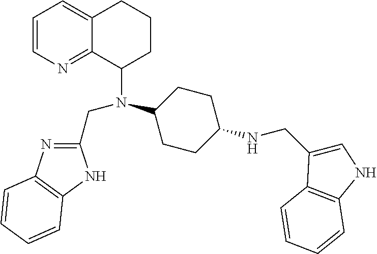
C1=CN=C2C(=C1)CCCC2N(C1CCC(NCC2=CNC3=C2C=CC=C3)CC1)CC1=NC2=C(N1)C=CC=C2
